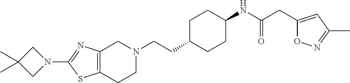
C(CC1CCC(NC(CC2=CC(C)=NO2)=O)CC1)N1CC2=C(CC1)SC(N1CC(C)(C)C1)=N2
